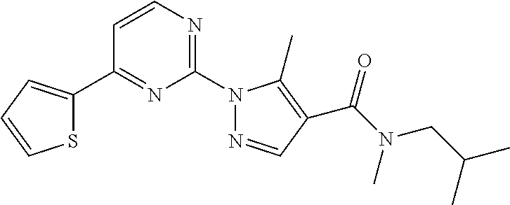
C1=CC(C2=CC=CS2)=NC(N2N=CC(C(N(C)CC(C)C)=O)=C2C)=N1
